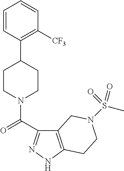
C1=CC(C2CCN(C(=O)C3=NNC4=C3CN(S(C)(=O)=O)CC4)CC2)=C([CF3])C=C1
